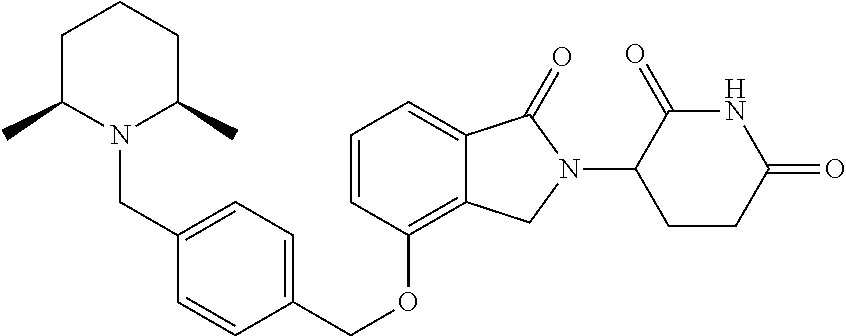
C(OC1=C2C(=CC=C1)C(=O)N(C1C(=O)NC(=O)CC1)C2)C1=CC=C(CN2C(C)CCCC2C)C=C1
